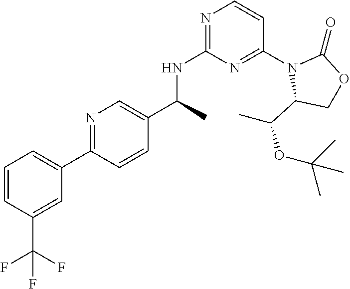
C1=CC(C(F)(F)F)=CC(C2=NC=C(C(NC3=NC=CC(N4C(C(C)OC(C)(C)C)COC4=O)=N3)C)C=C2)=C1
